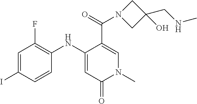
C1=C(I)C=CC(NC2=CC(=O)N(C)C=C2C(=O)N2CC(CNC)(O)C2)=C1F
